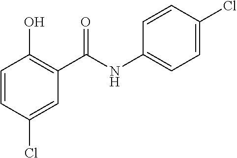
C1=CC(Cl)=CC(C(NC2=CC=C(Cl)C=C2)=O)=C1O
